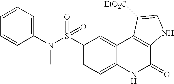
C1(N(S(C2=CC=C3C(=C2)C2=C(C(=O)N3)NC=C2[EtO2C])(=O)=O)C)=CC=CC=C1
